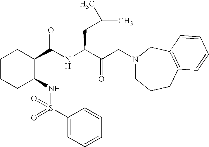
N1(CC(C(NC(C2CCCCC2NS(C2=CC=CC=C2)(=O)=O)=O)CC(C)C)=O)CCCC2=C(C1)C=CC=C2
